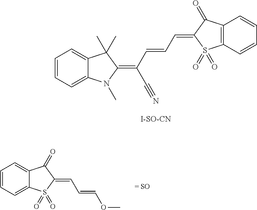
C1=CC=C2C(=C1)C(C)(C)C(=C(C=CC=C1C(=O)C3=C(S1(=O)=O)C=CC=C3)C#N)N2C.[I-SO-CN].C1=CC=C2C(=C1)C(=O)C(=CC=COC)S2(=O)=O.[= SO]
